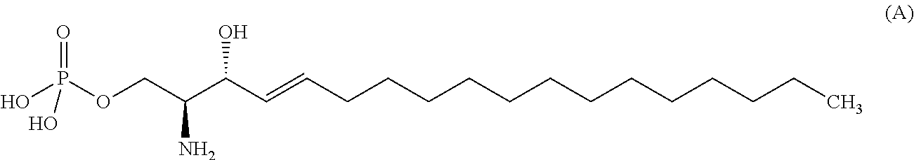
P(=O)(O)(OCC(C(C=CCCCCCCCCCCCCC)O)N)O
